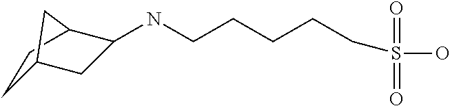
S(O)(=O)(=O)CCCCCNC1CC2CCC1C2
